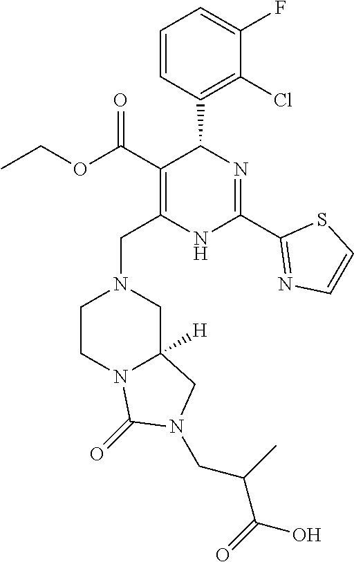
C1=CC(C2C(C(OCC)=O)=C(CN3CCN4C([H])(C3)CN(CC(C(O)=O)C)C4=O)NC(C3=NC=CS3)=N2)=C(Cl)C(F)=C1
